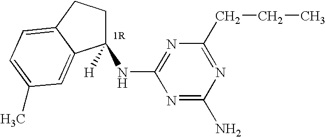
C1([H])(NC2=NC(CCC)=NC(N)=N2)CCC2=CC=C(C)C=C12
